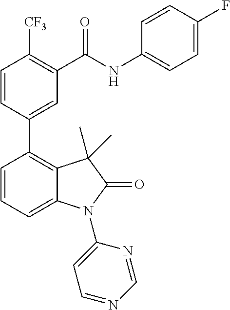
C1=CC(C2=C3C(=CC=C2)N(C2=CC=NC=N2)C(=O)C3(C)C)=CC(C(NC2=CC=C(F)C=C2)=O)=C1[CF3]
